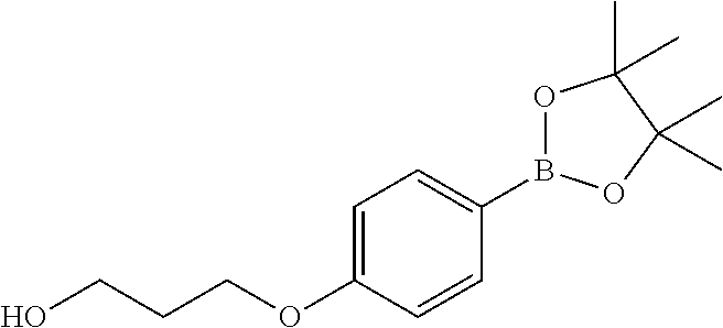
C(CCOC1=CC=C(B2OC(C)(C)C(C)(C)O2)C=C1)O
